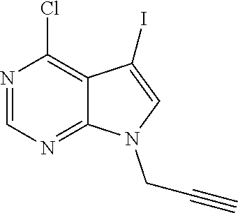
N1=CN=C2C(=C1Cl)C(I)=CN2CC#C
